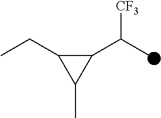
C1(C(C)[CF3])C(CC)C1C
